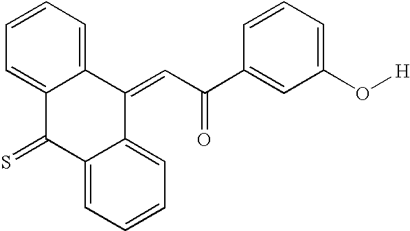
C12=CC=CC=C1C(=CC(C1=CC(O[H])=CC=C1)=O)C1=CC=CC=C1C2=S
